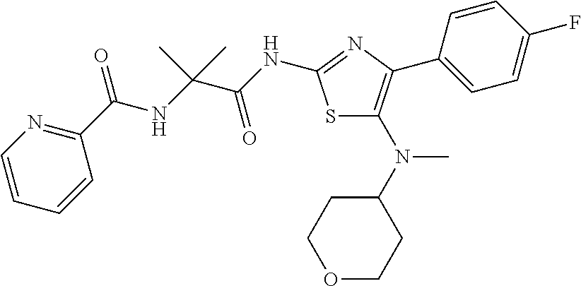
S1C(N(C2CCOCC2)C)=C(C2=CC=C(F)C=C2)N=C1NC(C(NC(C1=NC=CC=C1)=O)(C)C)=O
